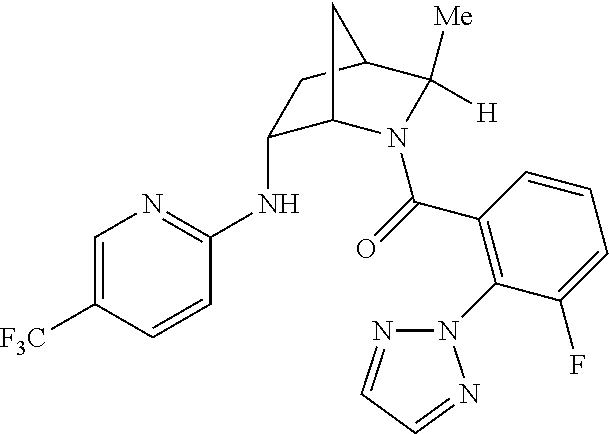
C1(NC2=NC=C([F3C])C=C2)C2N(C(=O)C3=C(N4N=CC=N4)C(F)=CC=C3)C([Me])([H])C(C1)C2
